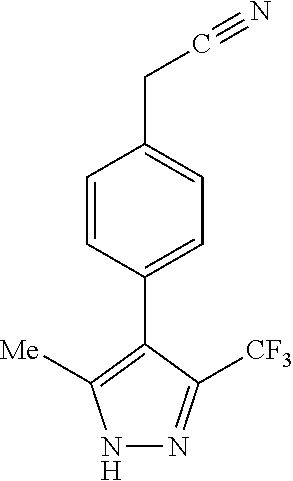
N#CCC1=CC=C(C2=C([Me])NN=C2[CF3])C=C1
